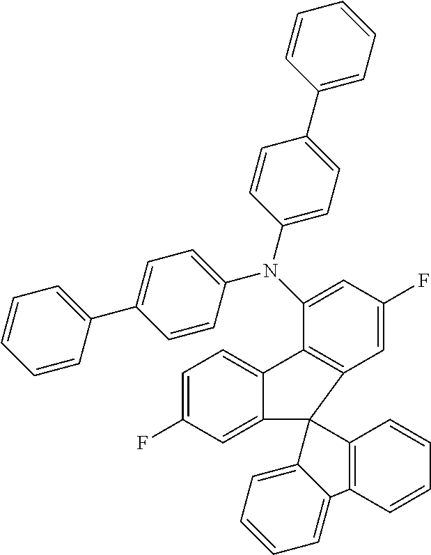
C1=CC=C(C2=CC=C(N(C3=CC(F)=CC4=C3C3=CC=C(F)C=C3C43C4=C(C=CC=C4)C4=CC=CC=C34)C3=CC=C(C4=CC=CC=C4)C=C3)C=C2)C=C1
